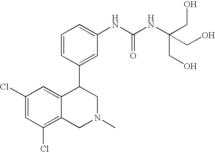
C1(Cl)=CC(Cl)=C2C(=C1)C(C1=CC(NC(NC(CO)(CO)CO)=O)=CC=C1)CN(C)C2
